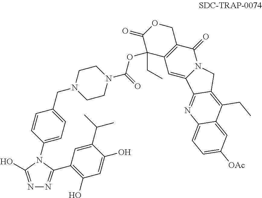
N1=C(O)N(C2=CC=C(CN3CCN(C(OC4(CC)C(=O)OCC5=C4C=C4N(C5=O)CC5=C(CC)C6=CC([OAc])=CC=C6N=C45)=O)CC3)C=C2)C(C2=C(O)C=C(O)C(C(C)C)=C2)=N1
